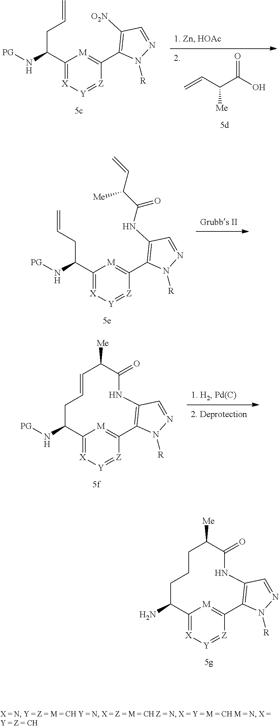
C12=[X][Y]=[Z]C(=[M]1)C1=C(NC(=O)C([Me])CCCC2N)C=NN1[R].C12=[X][Y]=[Z]C(=[M]1)C1=C(NC(=O)C([Me])C=CCC2N[PG])C=NN1[R].C1(C(N[PG])CC=C)=[X][Y]=[Z]C(C2=C(NC(C(C=C)[Me])=O)C=NN2[R])=[M]1.C=CC(C(O)=O)[Me].C1(C(N[PG])CC=C)=[X][Y]=[Z]C(C2=C([O2N])C=NN2[R])=[M]1
